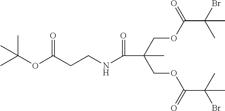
C(OC(C(C)(Br)C)=O)C(COC(C(C)(Br)C)=O)(C)C(=O)NCCC(OC(C)(C)C)=O
